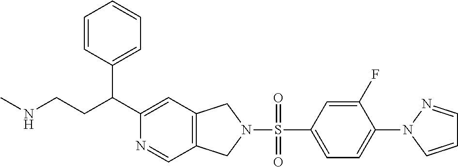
N(CCC(C1=CC2=C(C=N1)CN(S(=O)(C1=CC=C(N3C=CC=N3)C(F)=C1)=O)C2)C1=CC=CC=C1)C
